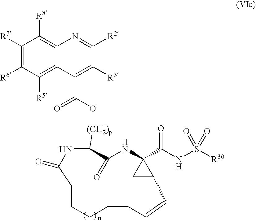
C1(=O)NC2(C(NS([R30])(=O)=O)=O)CC2C=CCCCCCC(=O)NC1[(CH2)p]OC(C1=C([R3])C([R2])=NC2=C([R8])C([R7])=C([R6])C([R5])=C21)=O
